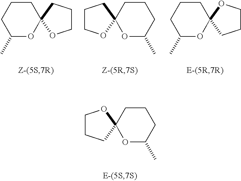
C1CCC(C)OC12OCCC2.C1CCC(C)OC12OCCC2.C1CCC(C)OC12CCCO2.C1CCC(C)OC12CCCO2
